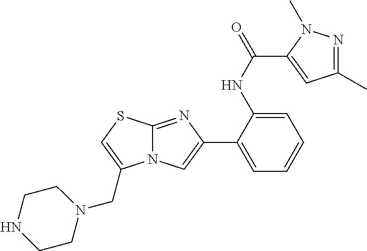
C1(NC(C2=CC(C)=NN2C)=O)=CC=CC=C1C1=CN2C(=N1)SC=C2CN1CCNCC1
